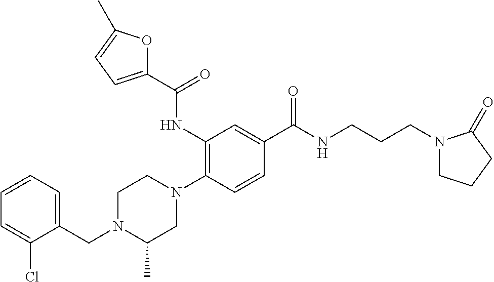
N1(CC2=CC=CC=C2Cl)C(C)CN(C2=C(NC(C3=CC=C(C)O3)=O)C=C(C(NCCCN3CCCC3=O)=O)C=C2)CC1
